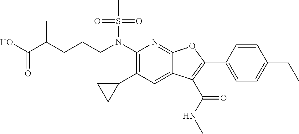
N(C1=C(C2CC2)C=C2C(=N1)OC(C1=CC=C(CC)C=C1)=C2C(NC)=O)(S(C)(=O)=O)CCCC(C(O)=O)C
